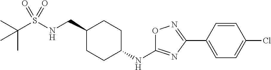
C(S(NCC1CCC(NC2=NC(C3=CC=C(Cl)C=C3)=NO2)CC1)(=O)=O)(C)(C)C
